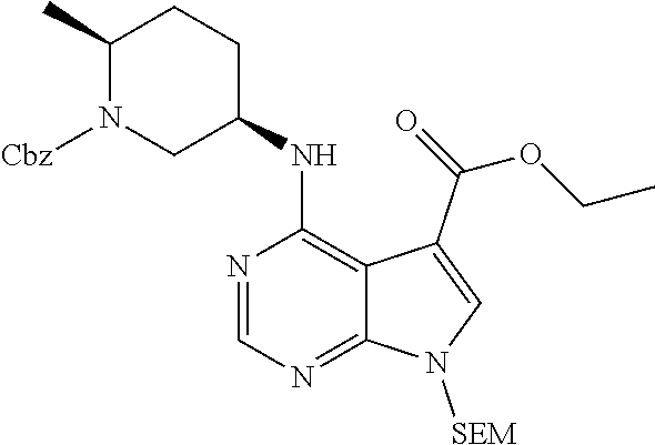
C1(C)N([Cbz])CC(NC2=C3C(=NC=N2)N([SEM])C=C3C(OCC)=O)CC1
